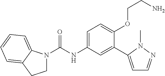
C1N(C(=O)NC2=CC=C(OCCN)C(C3=CC=NN3C)=C2)C2=CC=CC=C2C1
